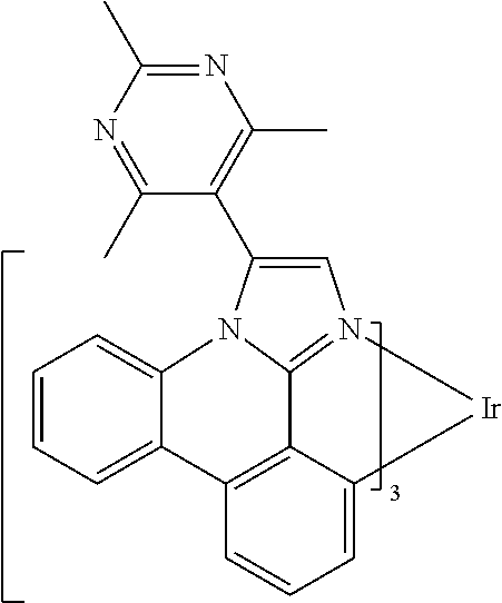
C1=CC=C2C(=C1)N1C3=N(C=C1C1=C(C)N=C(C)N=C1C)[Ir]C1=CC=CC2=C13
